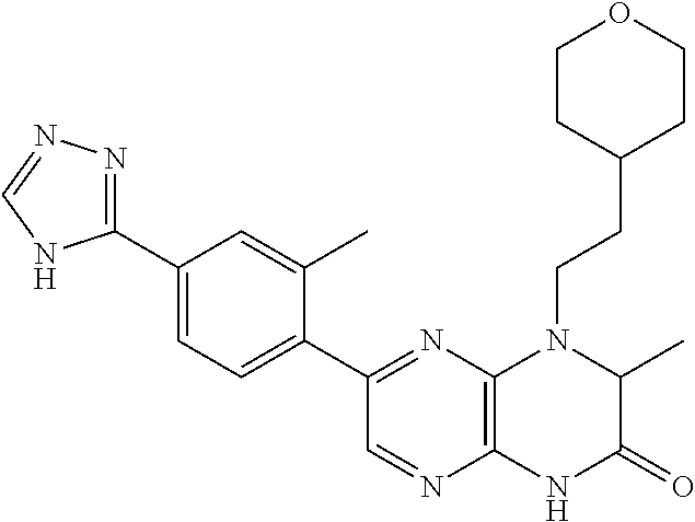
C1(C2=NN=CN2)=CC=C(C2=NC3=C(N=C2)NC(=O)C(C)N3CCC2CCOCC2)C(C)=C1
